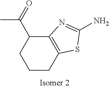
C1CC2=C(C(C(=O)C)C1)N=C(N)S2
